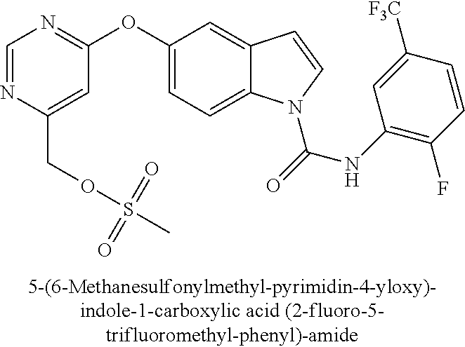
C1=C(OC2=NC=NC(COS(C)(=O)=O)=C2)C=C2C(=C1)N(C(NC1=C(F)C=CC([F3C])=C1)=O)C=C2
